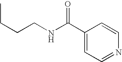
C1(C(NCCCC)=O)=CC=NC=C1
